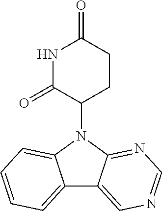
N1(C2CCC(=O)NC2=O)C2=NC=NC=C2C2=CC=CC=C12
